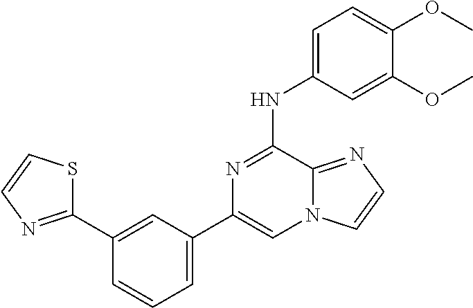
C1(C2=NC=CS2)=CC(C2=CN3C(=NC=C3)C(NC3=CC=C(OC)C(OC)=C3)=N2)=CC=C1
